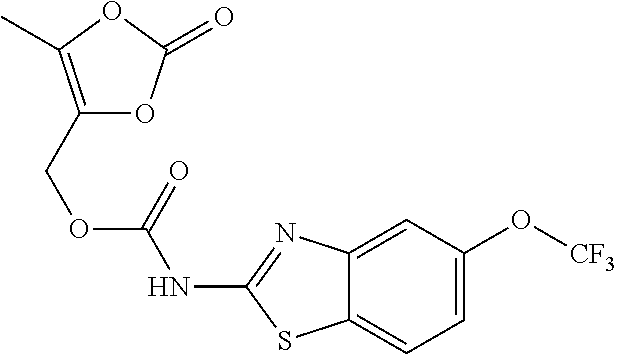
C1(O[CF3])=CC=C2C(=C1)N=C(NC(OCC1=C(C)OC(=O)O1)=O)S2
